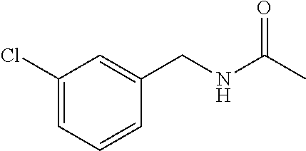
C1(Cl)=CC=CC(CNC(C)=O)=C1
